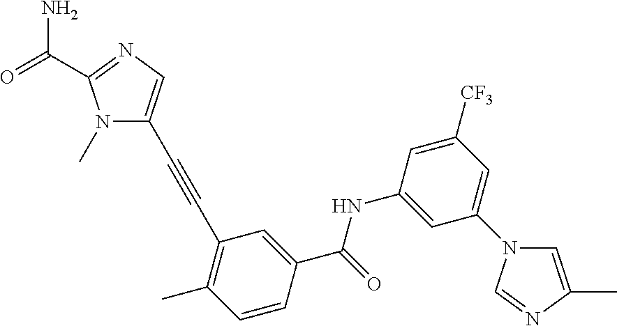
N1(C)C(C#CC2=C(C)C=CC(C(=O)NC3=CC(N4C=C(C)N=C4)=CC([CF3])=C3)=C2)=CN=C1C(N)=O
